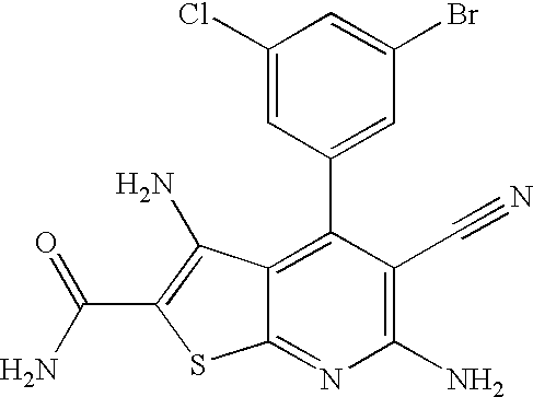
C12=C(C3=CC(Br)=CC(Cl)=C3)C(C#N)=C(N)N=C1SC(C(N)=O)=C2N
